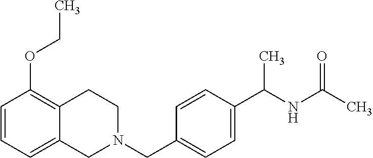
C1=CC=C2C(=C1OCC)CCN(CC1=CC=C(C(NC(C)=O)C)C=C1)C2
